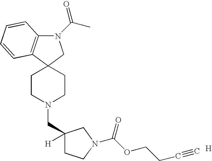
N1(C(C)=O)C2=C(C3(C1)CCN(CC1([H])CCN(C(OCCC#C)=O)C1)CC3)C=CC=C2.[H]
